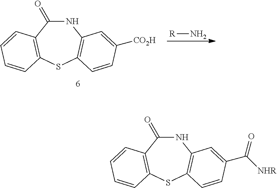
[R]N.N1C(=O)C2=C(SC3=C1C=C([CO2H])C=C3)C=CC=C2.N1C(=O)C2=C(SC3=C1C=C(C([NHR])=O)C=C3)C=CC=C2
